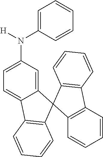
N(C1=CC=C2C(=C1)C1(C3=C2C=CC=C3)C2=C(C3=C1C=CC=C3)C=CC=C2)([H])C1=CC=CC=C1
